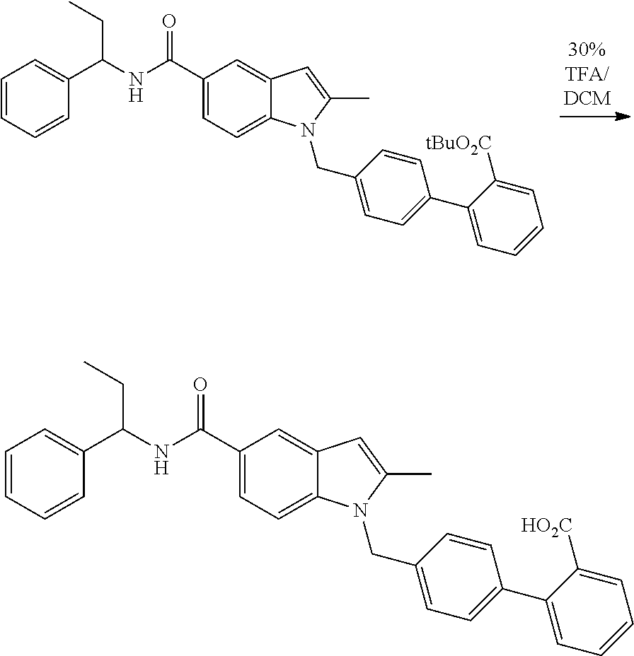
C1=CC=CC(C(NC(C2=CC=C3C(=C2)C=C(C)N3CC2=CC=C(C3=CC=CC=C3[tBuO2C])C=C2)=O)CC)=C1.C1=CC=CC(C(NC(C2=CC=C3C(=C2)C=C(C)N3CC2=CC=C(C3=CC=CC=C3[HO2C])C=C2)=O)CC)=C1
